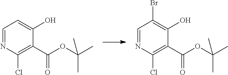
C1=NC(Cl)=C(C(OC(C)(C)C)=O)C(O)=C1.C1=NC(Cl)=C(C(OC(C)(C)C)=O)C(O)=C1Br
